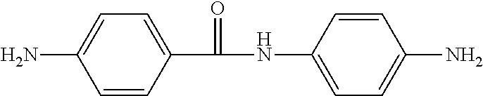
C1=CC(C(NC2=CC=C(N)C=C2)=O)=CC=C1N
